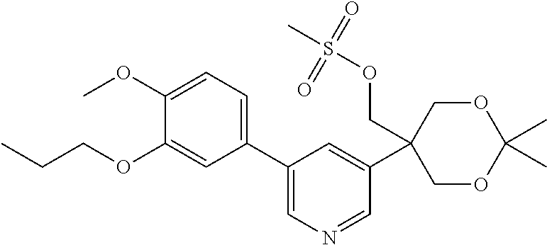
CCCOC1=CC(C2=CN=CC(C3(COS(=O)(C)=O)COC(C)(C)OC3)=C2)=CC=C1OC
